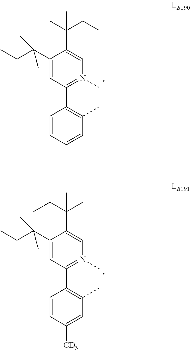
C1=CC=CC(C)=C1C1=N(C)C=C(C(C)(CC)C)C(C(CC)(C)C)=C1.C1=CC([CD3])=CC(C)=C1C1=N(C)C=C(C(C)(CC)C)C(C(CC)(C)C)=C1
